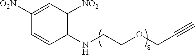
N(CCOCC#C)C1=C([NO2])C=C([O2N])C=C1
